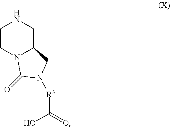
N1CCN2C(C1)CN([R3]C(O)=O)C2=O
